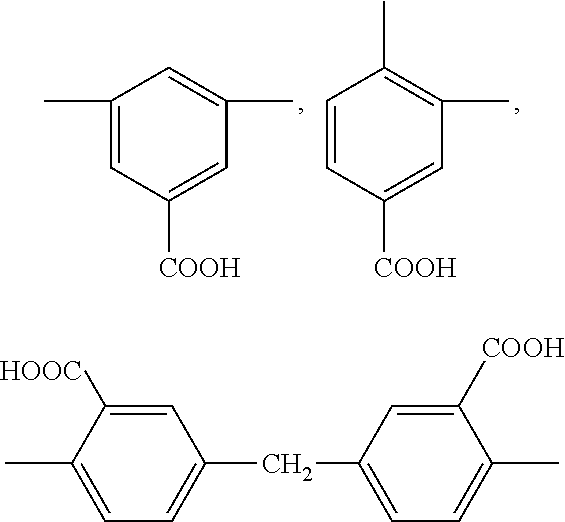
C1(C)=CC([COOH])=CC(C)=C1.C1=CC([COOH])=CC(C)=C1C.CC1=CC=C(CC2=CC=C(C)C([COOH])=C2)C=C1[HOOC]
